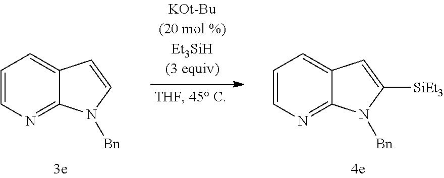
C1=CN=C2C(=C1)C=C([SiEt3])N2[Bn].C1=CN=C2C(=C1)C=CN2[Bn]
